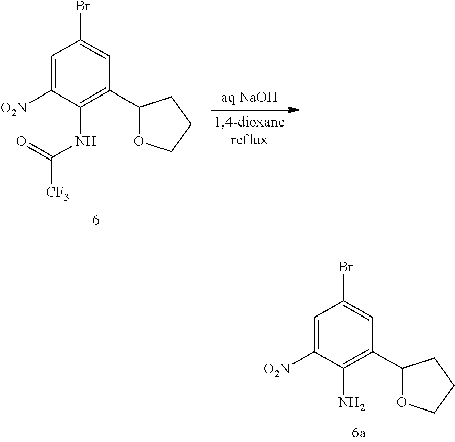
C1=C([O2N])C(NC([CF3])=O)=C(C2OCCC2)C=C1Br.C1=C([O2N])C(N)=C(C2OCCC2)C=C1Br
